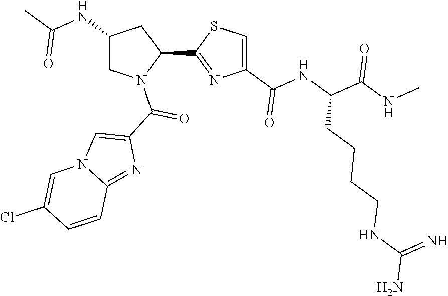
C1(C2=NC(C(NC(C(NC)=O)CCCCNC(N)=N)=O)=CS2)CC(NC(C)=O)CN1C(C1=CN2C(=N1)C=CC(Cl)=C2)=O
